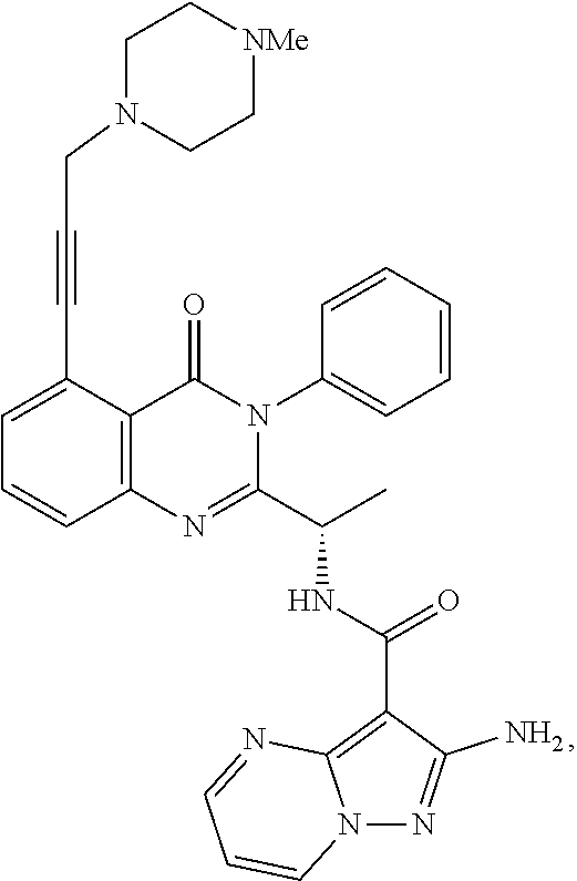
C1=C(C#CCN2CC[NMe]CC2)C2=C(C=C1)N=C(C(C)NC(=O)C1=C3N(N=C1N)C=CC=N3)N(C1=CC=CC=C1)C2=O
